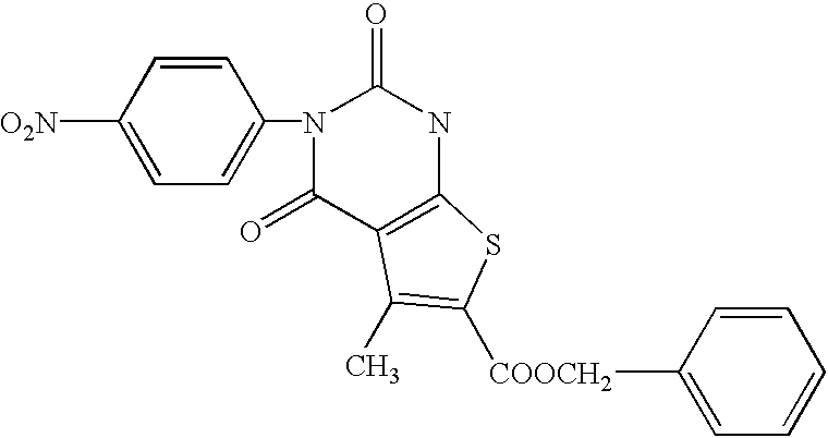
C1=CC([O2N])=CC=C1N1C(=O)C2=C(NC1=O)SC([COOCH2]C1=CC=CC=C1)=C2C
